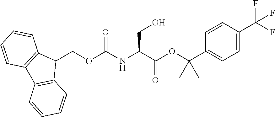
C1(COC(NC(C(OC(C2=CC=C(C(F)(F)F)C=C2)(C)C)=O)CO)=O)C2=C(C3=C1C=CC=C3)C=CC=C2
